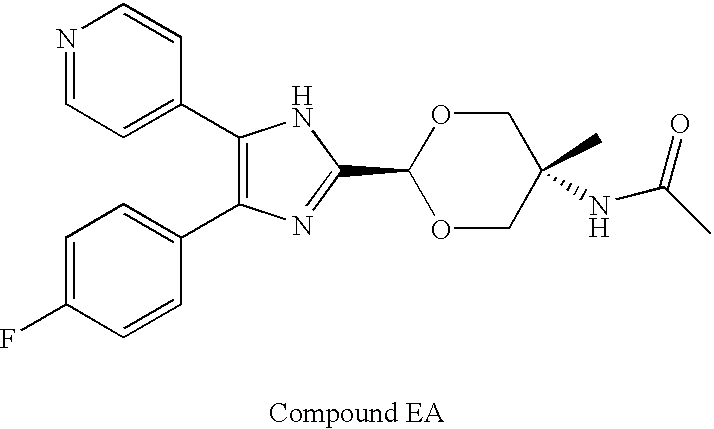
C1(C2=CC=NC=C2)=C(C2=CC=C(F)C=C2)N=C(C2OCC(NC(C)=O)(C)CO2)N1
